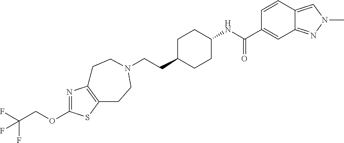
C(CC1CCC(NC(C2=CC3=NN(C)C=C3C=C2)=O)CC1)N1CCC2=C(N=C(OCC(F)(F)F)S2)CC1
